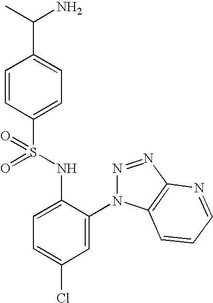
C1=CC(S(=O)(NC2=CC=C(Cl)C=C2N2N=NC3=C2C=CC=N3)=O)=CC=C1C(C)N
